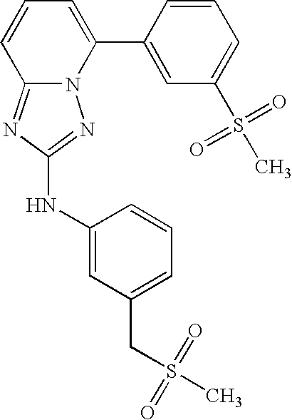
N12C(=NC(NC3=CC(CS(=O)(=O)C)=CC=C3)=N1)C=CC=C2C1=CC(S(C)(=O)=O)=CC=C1
